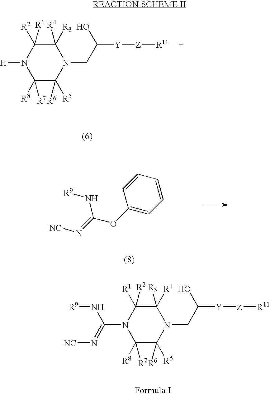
C1([R8])([R7])C([R5])([R6])N(CC([Y][Z][R11])O)C([R3])([R4])C([R2])([R1])N1[H].C1(OC(N[R9])=N[NC])=CC=CC=C1.C1([R8])([R7])C([R5])([R6])N(CC([Y][Z][R11])O)C([R4])([R3])C([R1])([R2])N1C(N[R9])=N[NC]
